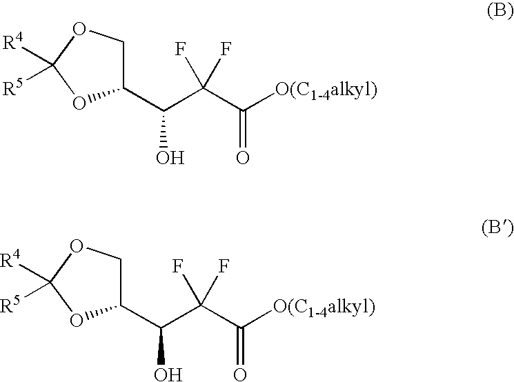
C1(C(C(C([O(C1-4alkyl)])=O)(F)F)O)COC([R4])([R5])O1.C1(C(C(C([O(C1-4alkyl)])=O)(F)F)O)COC([R4])([R5])O1
